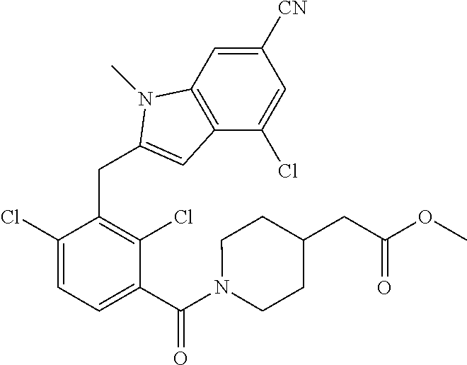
C1([CN])=CC2=C(C(Cl)=C1)C=C(CC1=C(Cl)C(C(N3CCC(CC(OC)=O)CC3)=O)=CC=C1Cl)N2C
